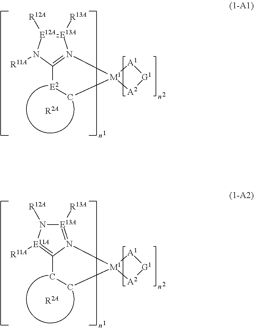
[R2A].C1[E2]C2=N([M1]13[A2][G1][A1]3)[E13A]([R13A])=[E12A]([R12A])N2[R11A].[R2A].C1CC2=[E11A]([R11A])N([R12A])[E13A]([R13A])=N2[M1]12[A2][G1][A1]2
